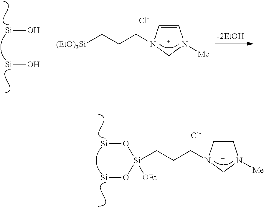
C1=CN(CCC[Si](O[Si])(O[Si])[OEt])CN1[Me].[Cl-].C1=CN(CCC[(EtO)3Si])CN1[Me].[Cl-].O[Si].O[Si]
